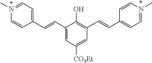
C1(C=CC2=CC=[N+](C)C=C2)=CC([CO2Et])=CC(C=CC2=CC=[N+](C)C=C2)=C1O
